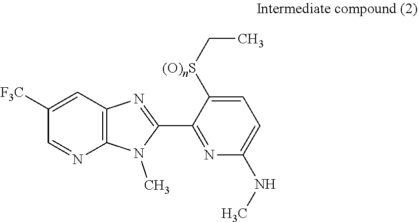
C12=C(C=C([F3C])C=N1)N=C(C1=NC(NC)=CC=C1[(O)nS]CC)N2C
